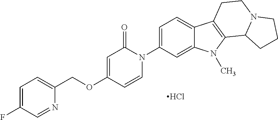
Cl.C1=CN(C2=CC=C3C(=C2)N(C)C2=C3CCN3C2CCC3)C(=O)C=C1OCC1=CC=C(F)C=N1
